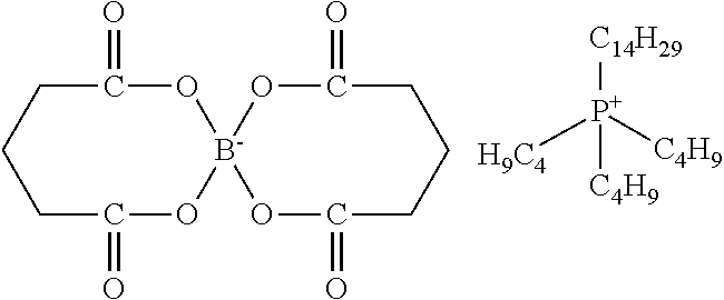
C1(=O)CCCC(=O)O[B-]2(O1)OC(=O)CCCC(=O)O2.[H9C4][P+]([C4H9])([C4H9])[C14H29]
